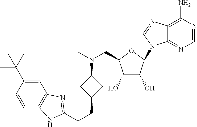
C12=NC=NC(N)=C1N=CN2C1C(O)C(O)C(CN(C2CC(CCC3=NC4=C(C=CC(C(C)(C)C)=C4)N3)C2)C)O1
